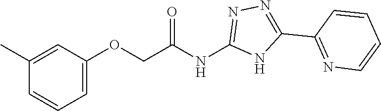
C(OC1=CC=CC(C)=C1)C(NC1=NN=C(C2=NC=CC=C2)N1)=O
